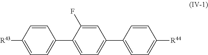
C1=CC([R43])=CC=C1C1=CC=C(C2=CC=C([R44])C=C2)C=C1F
